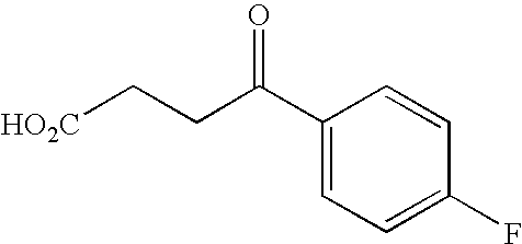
C1(C(CC[HO2C])=O)=CC=C(F)C=C1
